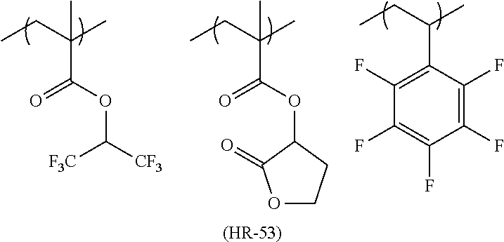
CCC(C)C1=C(F)C(F)=C(F)C(F)=C1F.CCC(C)(C)C(OC1CCOC1=O)=O.CCC(C)(C)C(OC([F3C])[CF3])=O.[(HR-53)]
